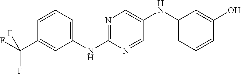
C(C1=CC(NC2=NC=C(NC3=CC=CC(O)=C3)C=N2)=CC=C1)(F)(F)F
